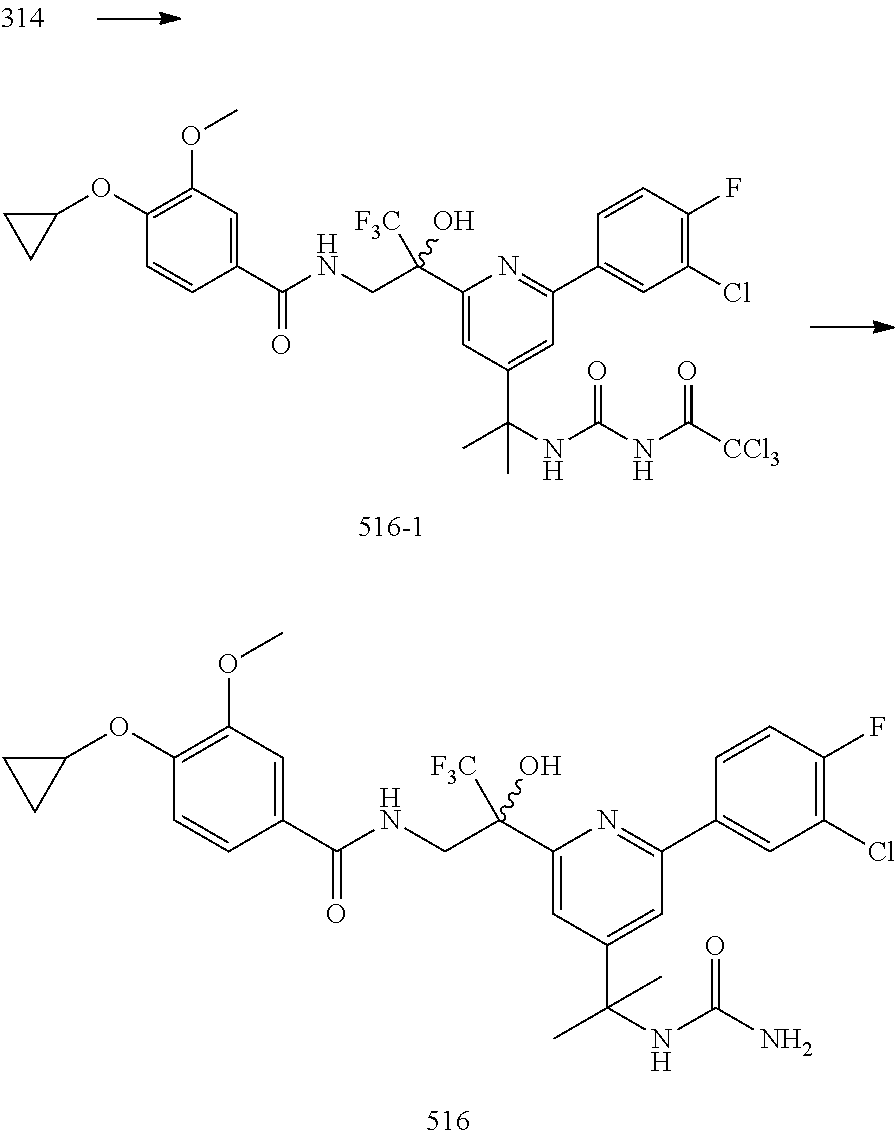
C1(C(CNC(C2=CC(OC)=C(OC3CC3)C=C2)=O)([F3C])O)=CC(C(NC(N)=O)(C)C)=CC(C2=CC(Cl)=C(F)C=C2)=N1.C1(C(CNC(C2=CC(OC)=C(OC3CC3)C=C2)=O)([F3C])O)=CC(C(NC(NC([CCl3])=O)=O)(C)C)=CC(C2=CC(Cl)=C(F)C=C2)=N1
